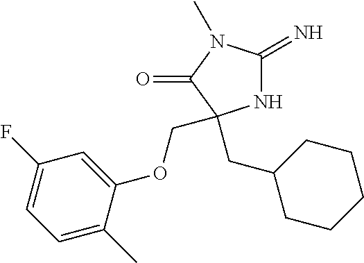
N1C(=N)N(C)C(=O)C1(CC1CCCCC1)COC1=CC(F)=CC=C1C
